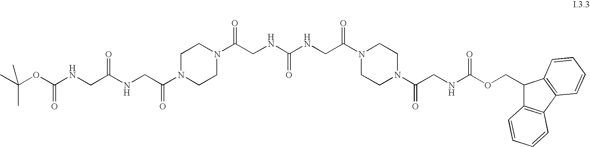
N(CC(N1CCN(C(CNC(OCC2C3=C(C4=C2C=CC=C4)C=CC=C3)=O)=O)CC1)=O)C(NCC(N1CCN(C(CNC(CNC(OC(C)(C)C)=O)=O)=O)CC1)=O)=O
